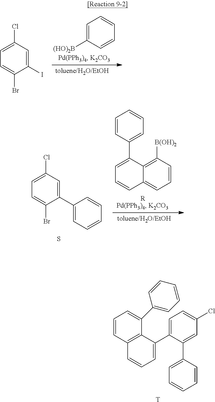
C1=C([(HO)2B])C=CC=C1.C1(I)=CC(Cl)=CC=C1Br.S.C1(C2=CC=CC=C2)=CC(Cl)=CC=C1Br.C1=CC(C2=CC=CC3=CC=CC([B(OH)2])=C23)=CC=C1.[R].C1=CC2=C(C(C3=CC=CC=C3)=C1)C(C1=CC=C(Cl)C=C1C1=CC=CC=C1)=CC=C2.[T]
